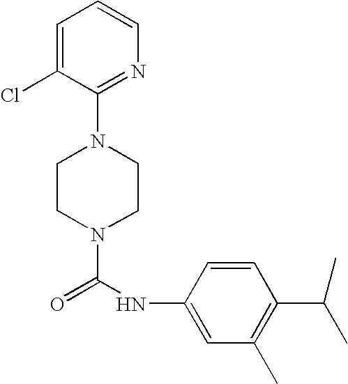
N1(C(NC2=CC(C)=C(C(C)C)C=C2)=O)CCN(C2=NC=CC=C2Cl)CC1
